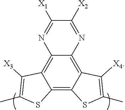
C12=C3C(=C4C(=C1SC(C)=C2[X4])SC(C)=C4[X3])N=C([X1])C([X2])=N3
